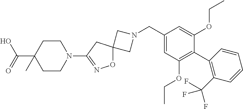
C1N(CC2=CC(OCC)=C(C3=C(C(F)(F)F)C=CC=C3)C(OCC)=C2)CC12ON=C(N1CCC(C(O)=O)(C)CC1)C2
